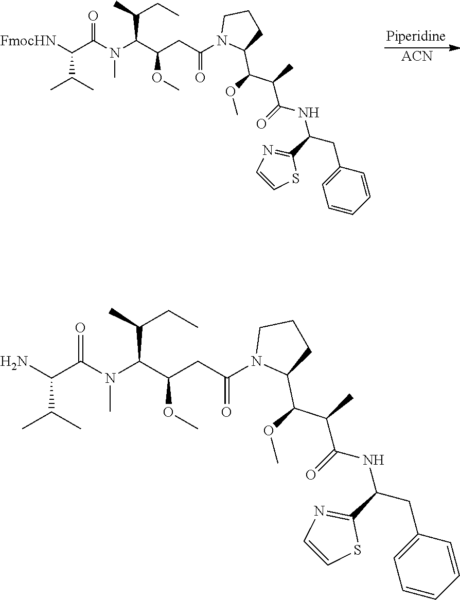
[ACN].[FmocHN]C(C(N(C(C(CC(N1C(C(OC)C(C)C(=O)NC(C2=NC=CS2)CC2=CC=CC=C2)CCC1)=O)OC)C(C)CC)C)=O)C(C)C.NC(C(N(C(C(CC(N1C(C(OC)C(C)C(=O)NC(C2=NC=CS2)CC2=CC=CC=C2)CCC1)=O)OC)C(C)CC)C)=O)C(C)C
